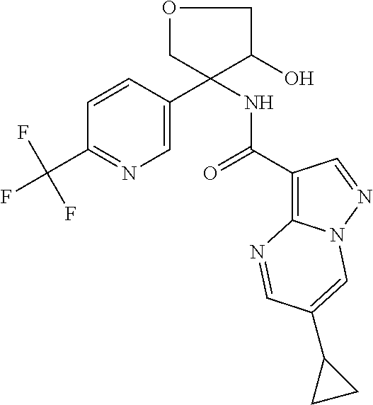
C1=C(C2(NC(C3=C4N(N=C3)C=C(C3CC3)C=N4)=O)C(O)COC2)C=CC(C(F)(F)F)=N1
